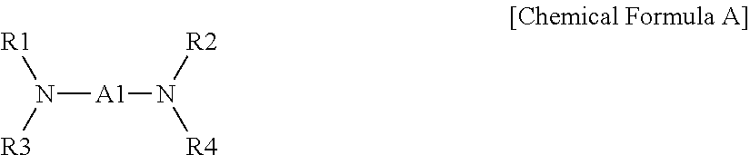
N([A1]N([R2])[R4])([R3])[R1]
